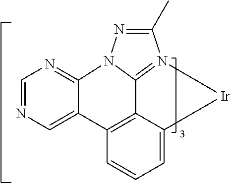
C1=NC=C2C(=N1)N1C3=N(C(C)=N1)[Ir]C1=CC=CC2=C13
